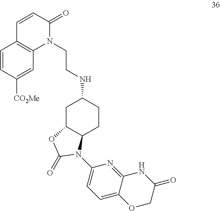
N(C1CC2C(CC1)N(C1=CC=C3C(=N1)NC(=O)CO3)C(=O)O2)CCN1C(=O)C=CC2=C1C=C([CO2Me])C=C2
